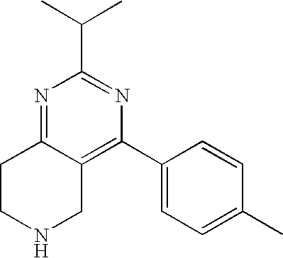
C1CNCC2=C(C3=CC=C(C)C=C3)N=C(C(C)C)N=C12
